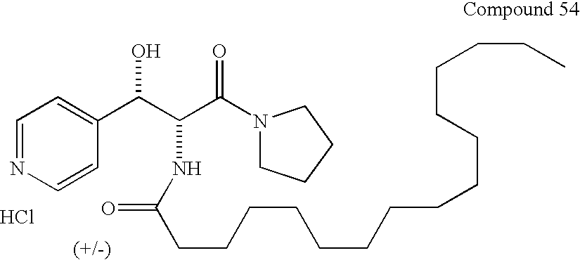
C1=NC=CC(C(C(NC(CCCCCCCCCCCCCCC)=O)C(N2CCCC2)=O)O)=C1.Cl
